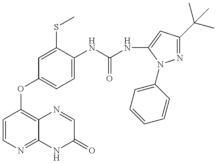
C1=CN=C2C(=C1OC1=CC=C(NC(=O)NC3=CC(C(C)(C)C)=NN3C3=CC=CC=C3)C(SC)=C1)N=CC(=O)N2
